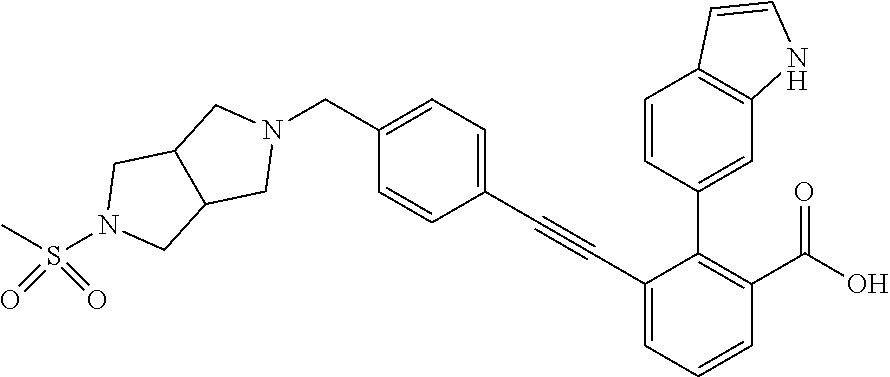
C1(C#CC2=CC=C(CN3CC4C(C3)CN(S(C)(=O)=O)C4)C=C2)=CC=CC(C(O)=O)=C1C1=CC2=C(C=C1)C=CN2
